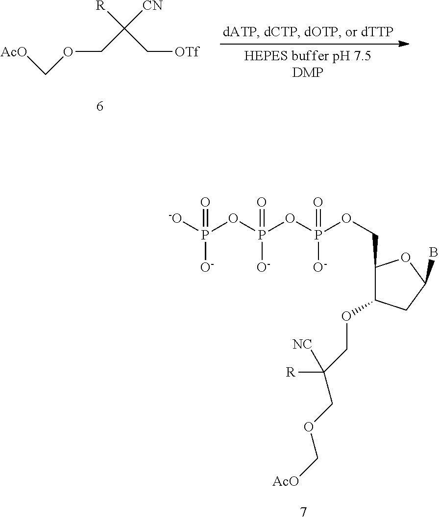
O(CC([CN])([R])C[OTf])C[AcO].C1(COP(OP(OP([-O])([O-])=O)([O-])=O)([O-])=O)C(OCC(COC[AcO])([R])[NC])CC(B)O1
